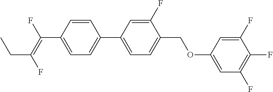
C(C1=CC=C(C2=CC=C(COC3=CC(F)=C(F)C(F)=C3)C(F)=C2)C=C1)(=C(F)CC)F
